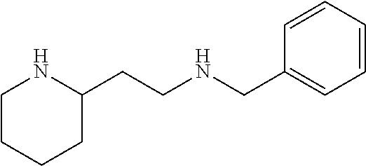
C1(CNCCC2CCCCN2)=CC=CC=C1
